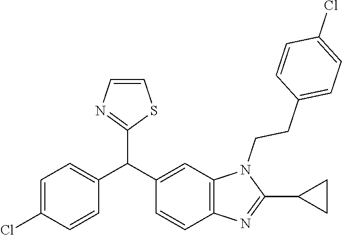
C1=CN=C(C(C2=CC3=C(C=C2)N=C(C2CC2)N3CCC2=CC=C(Cl)C=C2)C2=CC=C(Cl)C=C2)S1
